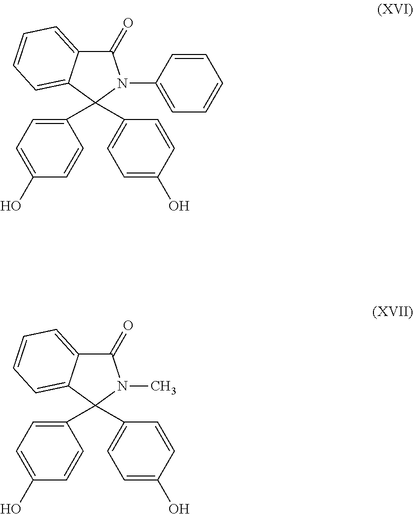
C1(C2(C3=CC=C(O)C=C3)N(C3=CC=CC=C3)C(=O)C3=CC=CC=C23)=CC=C(O)C=C1.C1(C2(C3=CC=C(O)C=C3)N(C)C(=O)C3=CC=CC=C23)=CC=C(O)C=C1
